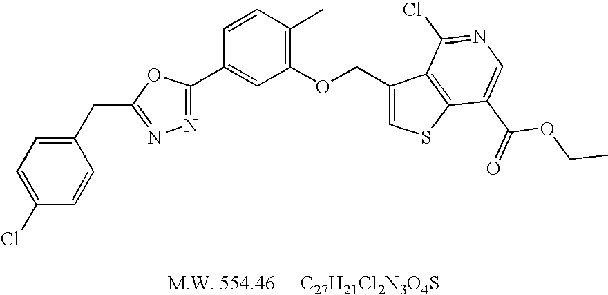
C1(CC2=NN=C(C3=CC(OCC4=CSC5=C4C(Cl)=NC=C5C(OCC)=O)=C(C)C=C3)O2)=CC=C(Cl)C=C1
